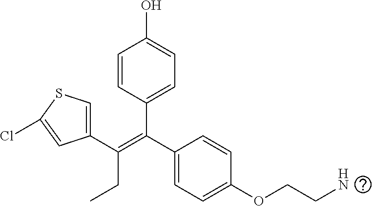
C1(C(CC)=C(C2=CC=C(O)C=C2)C2=CC=C(OCCN)C=C2)=CSC(Cl)=C1
